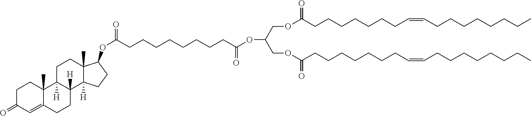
C(COC(=O)CCCCCCCC=CCCCCCCCC)(COC(=O)CCCCCCCC=CCCCCCCCC)OC(CCCCCCCCC(OC1C2(C)C([H])(C3([H])CCC4=CC(=O)CCC4(C)C3([H])CC2)CC1)=O)=O
